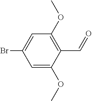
C1=C(OC)C(C=O)=C(OC)C=C1Br
